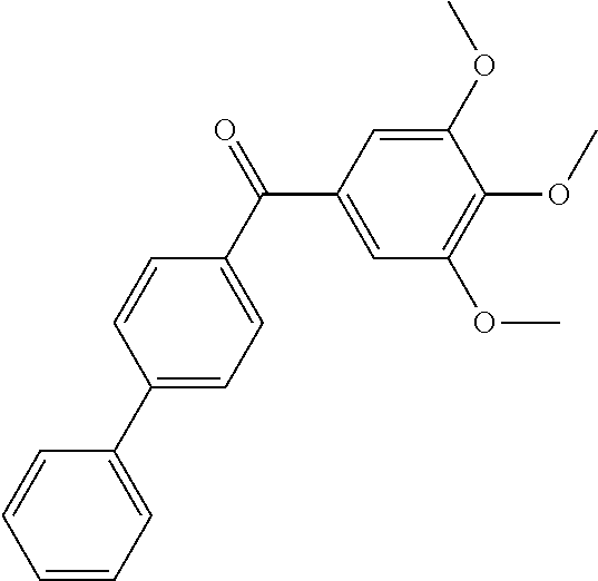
C1(C(C2=CC=C(C3=CC=CC=C3)C=C2)=O)=CC(OC)=C(OC)C(OC)=C1
